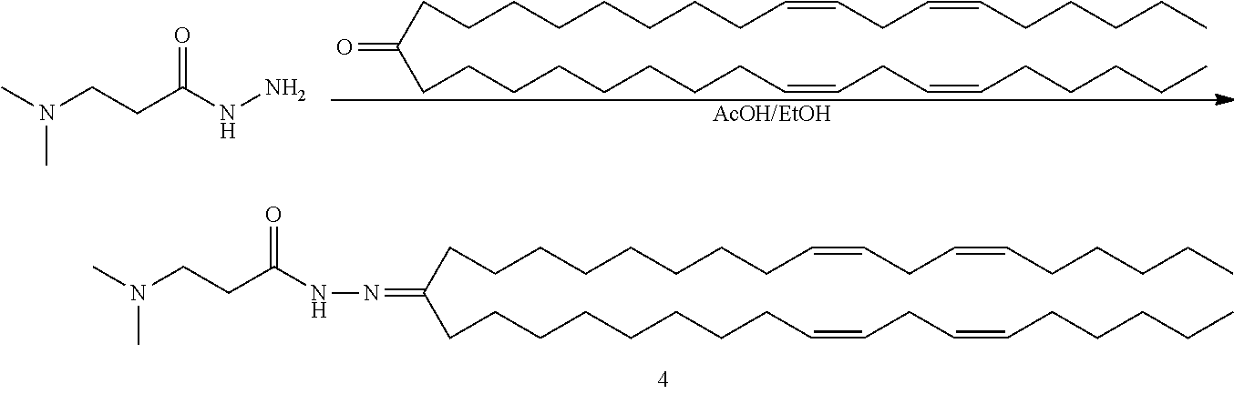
O=C(CCCCCCCCC=CCC=CCCCCC)CCCCCCCCC=CCC=CCCCCC.[AcOH/EtOH].N(CCC(NN)=O)(C)C.C(CCCCCCCCC=CCC=CCCCCC)(CCCCCCCCC=CCC=CCCCCC)=NNC(CCN(C)C)=O
